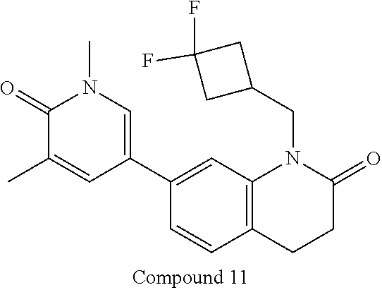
C1=CC2=C(C=C1C1=CN(C)C(=O)C(C)=C1)N(CC1CC(F)(F)C1)C(=O)CC2
